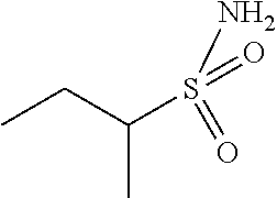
CCC(C)S(=O)(=O)N
